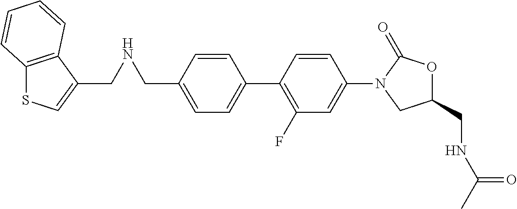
C1(CNCC2=CSC3=C2C=CC=C3)=CC=C(C2=C(F)C=C(N3C(=O)OC(CNC(C)=O)C3)C=C2)C=C1
